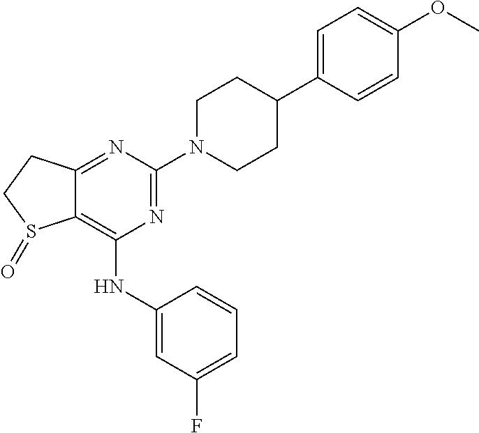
C12=NC(N3CCC(C4=CC=C(OC)C=C4)CC3)=NC(NC3=CC(F)=CC=C3)=C1S(=O)CC2
